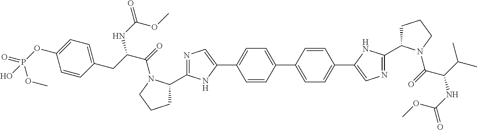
C1=CC(C2=CC=C(C3=CN=C(C4CCCN4C(=O)C(C(C)C)NC(=O)OC)N3)C=C2)=CC=C1C1=CN=C(C2CCCN2C(=O)C(CC2=CC=C(OP(=O)(OC)O)C=C2)NC(=O)OC)N1
